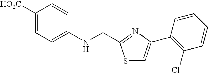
C1([HO2C])=CC=C(NCC2=NC(C3=C(Cl)C=CC=C3)=CS2)C=C1
